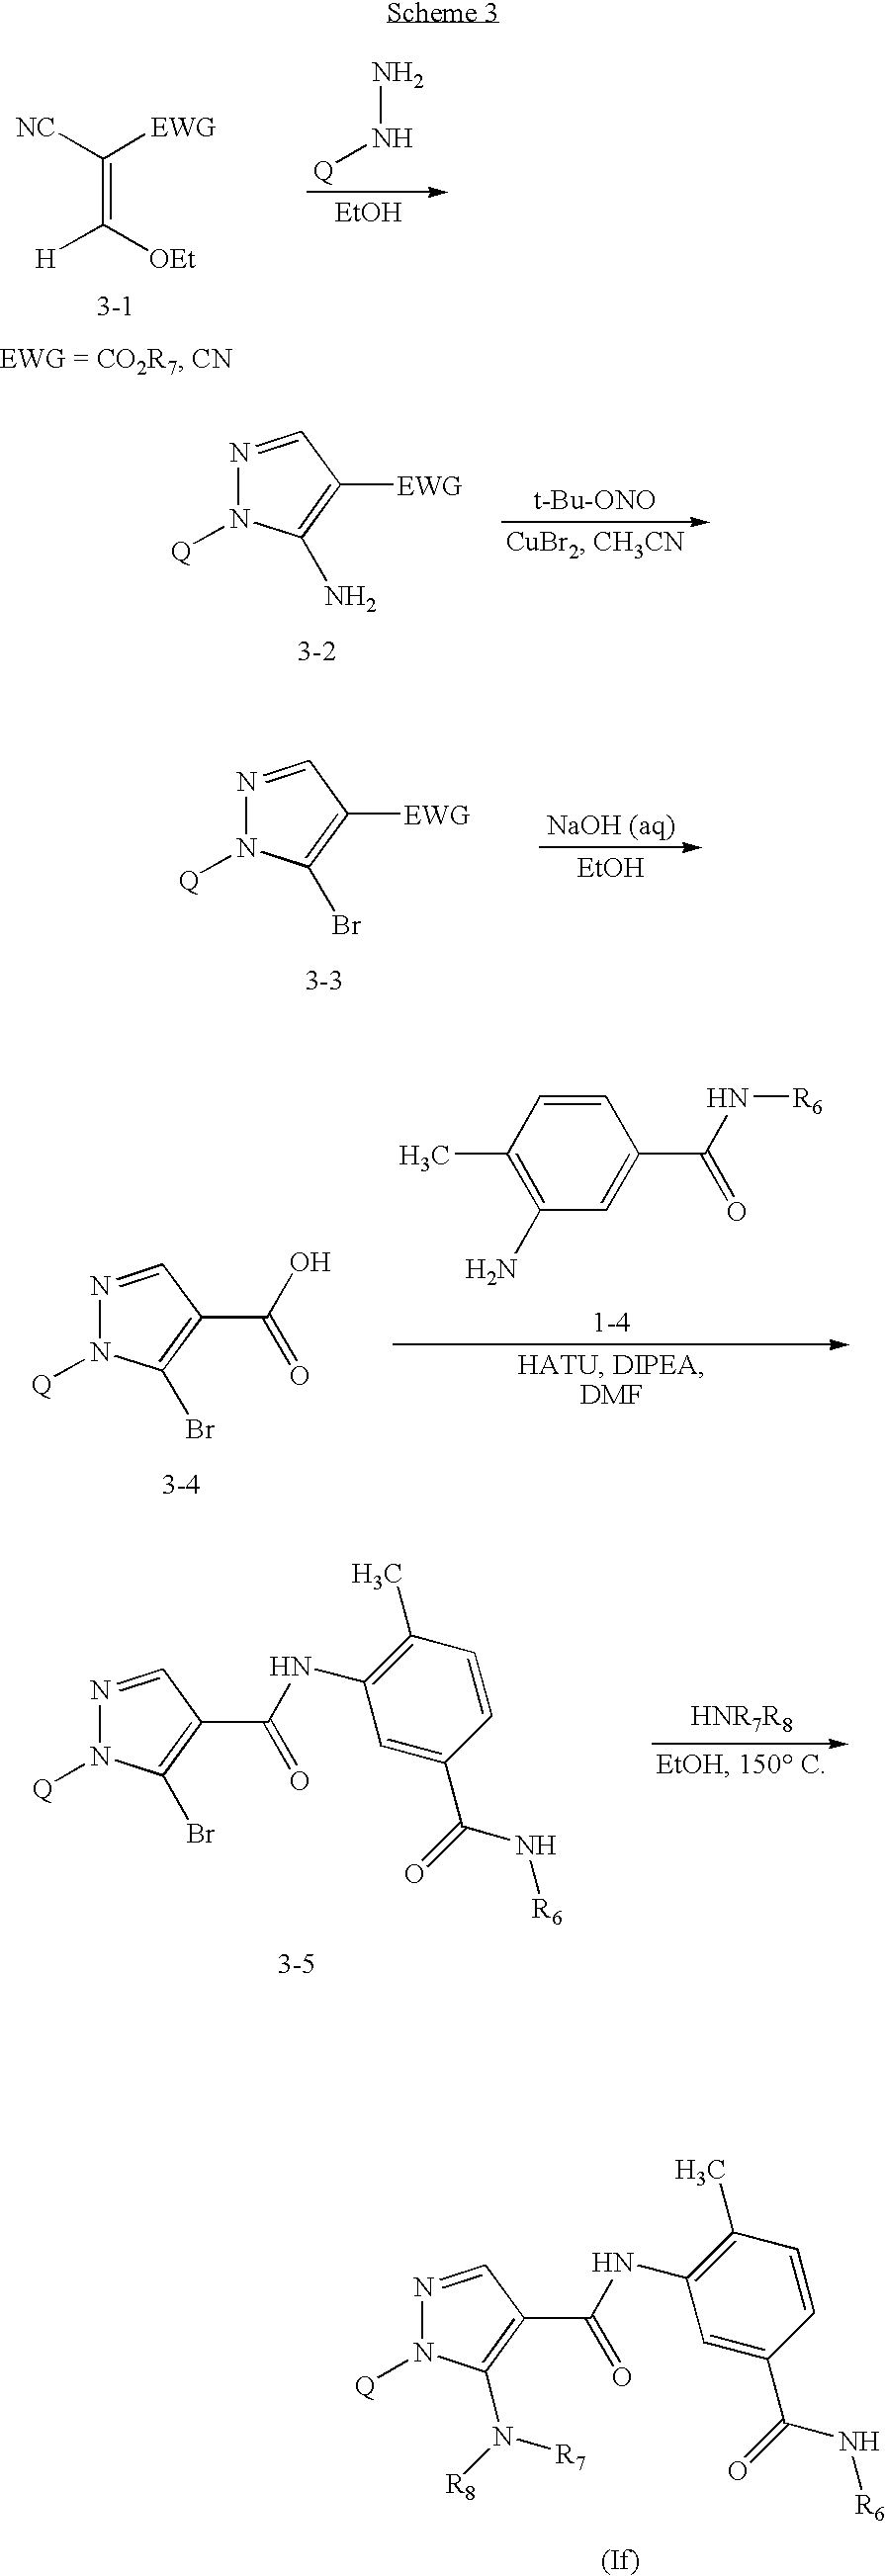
C(=C([OEt])[H])([NC])[EWG].NN[Q].[EtOH].N1=CC([EWG])=C(N)N1[Q].N1=CC([EWG])=C(Br)N1[Q].[EtOH].C1=CC(C)=C(N)C=C1C(N[R6])=O.N1=CC(C(O)=O)=C(Br)N1[Q].N1=CC(C(=O)NC2=C(C)C=CC(C(=O)N[R6])=C2)=C(Br)N1[Q].N1=CC(C(=O)NC2=C(C)C=CC(C(=O)N[R6])=C2)=C(N([R7])[R8])N1[Q]
